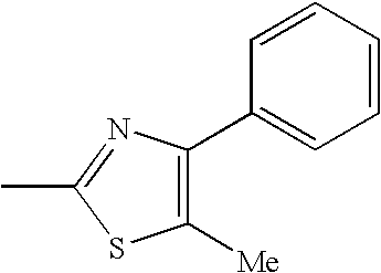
C1(C2=CC=CC=C2)=C([Me])SC(C)=N1
